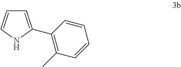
C1=C(C2=C(C)C=CC=C2)NC=C1
